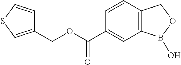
C1=CC2=C(C=C1C(OCC1=CSC=C1)=O)B(O)OC2
